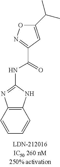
N(C(=O)C1=NOC(C(C)C)=C1)C1=NC2=C(C=CC=C2)N1
